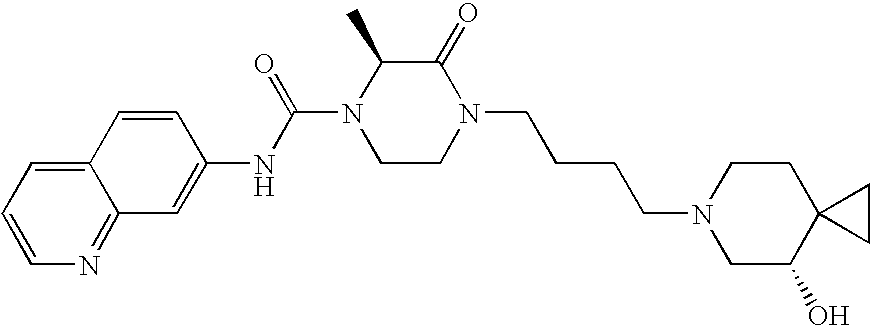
N1=C2C(=CC=C1)C=CC(NC(N1CCN(CCCCN3CC(O)C4(CC3)CC4)C(=O)C1C)=O)=C2
